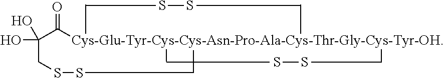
SS.SS.C([Cys-Glu-Tyr-Cys-Cys-Asn-Pro-Ala-Cys-Thr-Gly-Cys-Tyr-OH])(=O)C(O)(CSS)O
